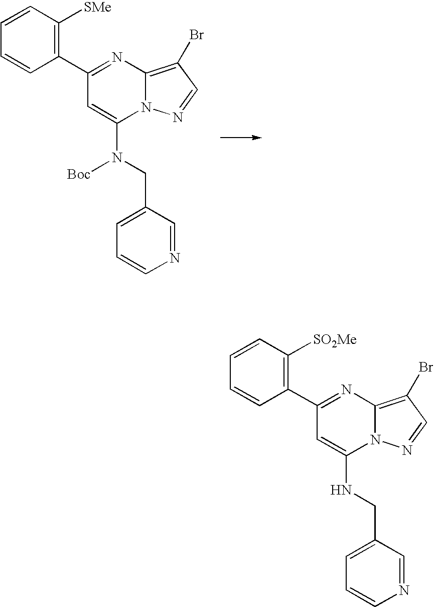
C1=CC([SMe])=C(C2=NC3=C(Br)C=NN3C(N(CC3=CC=CN=C3)[Boc])=C2)C=C1.C1=CC([SO2Me])=C(C2=NC3=C(Br)C=NN3C(NCC3=CC=CN=C3)=C2)C=C1
